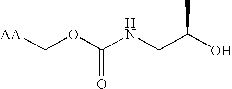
[AA]COC(NCC(O)C)=O
